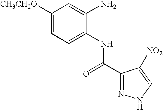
C1=C(NC(C2=NNC=C2[NO2])=O)C(N)=CC([CH3CH2O])=C1
